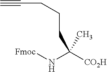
C(CC(N[Fmoc])([CO2H])C)CC#C
